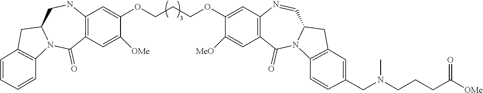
C(COC1=CC2=C(C=C1[MeO])C(=O)N1C(C=N2)CC2=C1C=CC(CN(CCCC([OMe])=O)C)=C2)COC1=CC2=C(C=C1[OMe])C(=O)N1C(CN2)CC2=C1C=CC=C2
